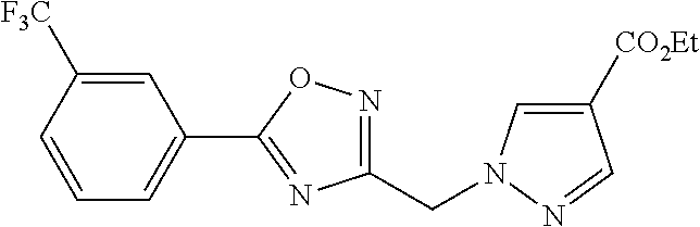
C1=CC=C(C2=NC(CN3C=C([CO2Et])C=N3)=NO2)C=C1[F3C]
